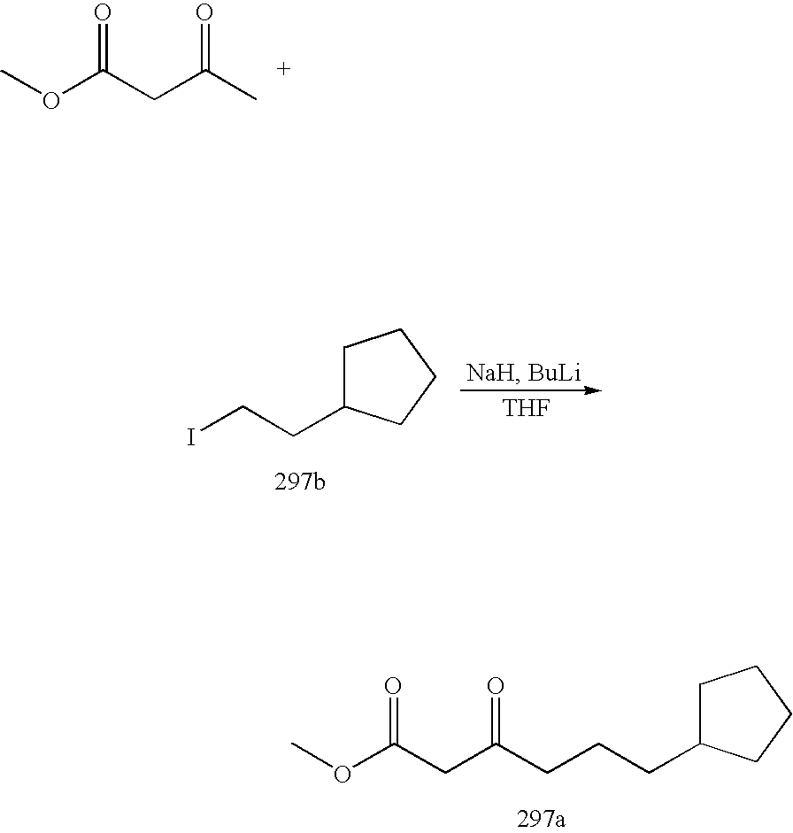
COC(CC(C)=O)=O.[THF].C1C(CCI)CCC1.C1C(CCCC(CC(OC)=O)=O)CCC1
